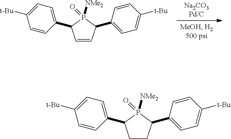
C1=CC(C2=CC=C([t-Bu])C=C2)P(=O)([NMe2])C1C1=CC=C([t-Bu])C=C1.C1CC(C2=CC=C([t-Bu])C=C2)P(=O)([NMe2])C1C1=CC=C([t-Bu])C=C1
